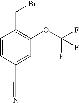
C1=CC(C#N)=CC(OC(F)(F)F)=C1CBr
